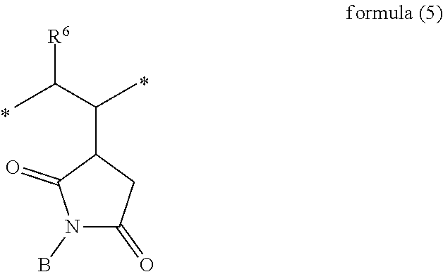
N1(B)C(=O)CC(C(C)C([R6])C)C1=O
